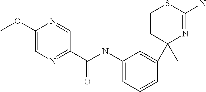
C1(OC)=CN=C(C(NC2=CC=CC(C3(C)N=C(N)SCC3)=C2)=O)C=N1
